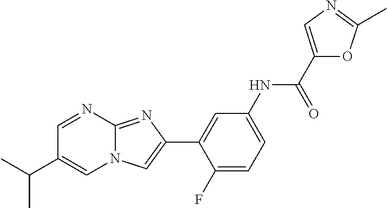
C1=NC2=NC(C3=CC(NC(C4=CN=C(C)O4)=O)=CC=C3F)=CN2C=C1C(C)C
